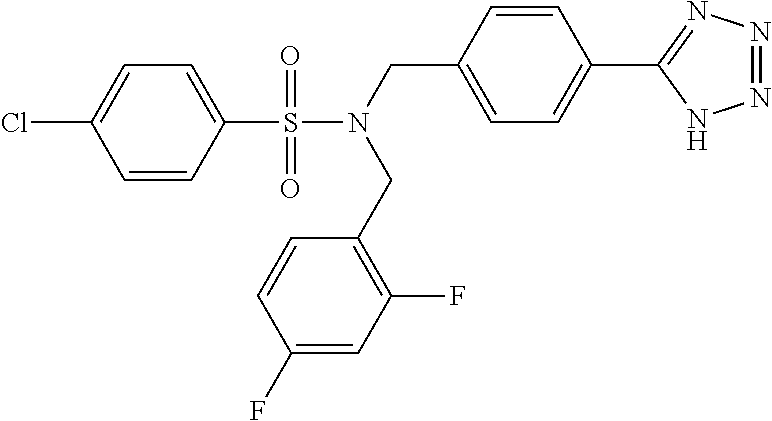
C1=CC(S(N(CC2=CC=C(C3=NN=NN3)C=C2)CC2=C(F)C=C(F)C=C2)(=O)=O)=CC=C1Cl
